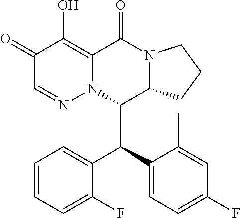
C1=CC=C(F)C(C(C2=CC=C(F)C=C2C)C2C3N(C(=O)C4=C(O)C(=O)C=NN24)CCC3)=C1
